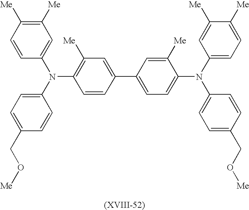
C1(CO[Me])=CC=C(N(C2=CC([Me])=C([Me])C=C2)C2=C([Me])C=C(C3=CC=C(N(C4=CC=C([Me])C([Me])=C4)C4=CC=C(CO[Me])C=C4)C([Me])=C3)C=C2)C=C1
